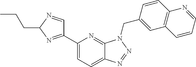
C1(C2=NC(CCC)N=C2)=CC=C2C(=N1)N(CC1=CC3=C(C=C1)N=CC=C3)N=N2
